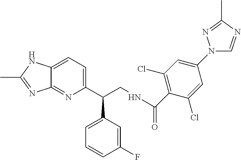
N(C(=O)C1=C(Cl)C=C(N2C=NC(C)=N2)C=C1Cl)CC(C1=CC=CC(F)=C1)C1=CC=C2C(=N1)N=C(C)N2
